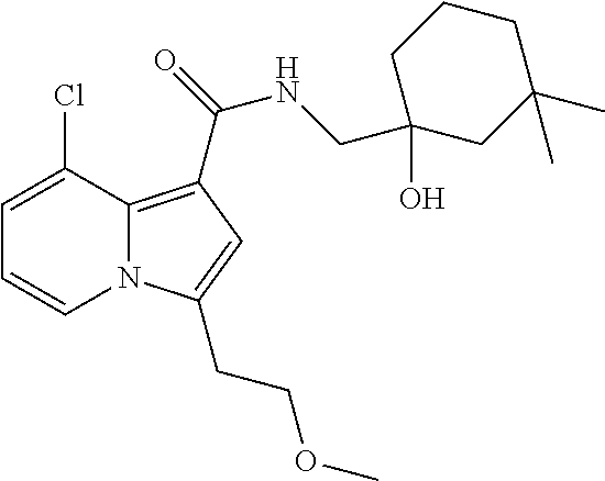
C1=C(Cl)C2=C(C(=O)NCC3(O)CC(C)(C)CCC3)C=C(CCOC)N2C=C1
